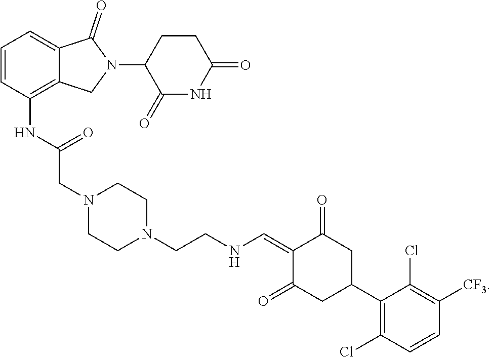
N(C1=C2C(=CC=C1)C(=O)N(C1C(=O)NC(=O)CC1)C2)C(CN1CCN(CCNC=C2C(=O)CC(C3=C(Cl)C=CC([CF3])=C3Cl)CC2=O)CC1)=O
